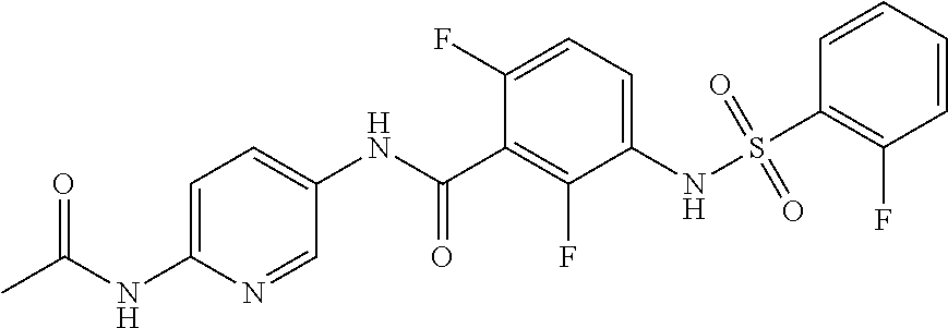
C1=C(NC(C)=O)N=CC(NC(C2=C(F)C(NS(C3=C(F)C=CC=C3)(=O)=O)=CC=C2F)=O)=C1
